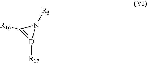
[D]1([R17])=C([R16])N1[R5]
